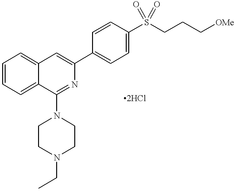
C12=CC=CC=C1C(N1CCN(CC)CC1)=NC(C1=CC=C(S(CCC[OMe])(=O)=O)C=C1)=C2
